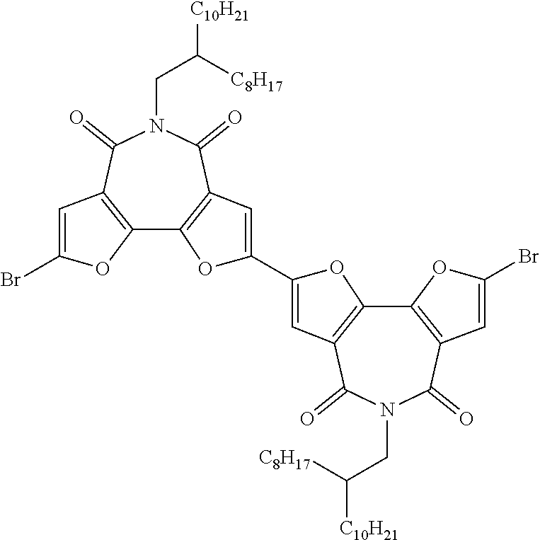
C12=C(C(=O)N(CC([C10H21])[C8H17])C(=O)C3=C1OC(C1=CC4=C(C5=C(C(=O)N(CC([C10H21])[C8H17])C4=O)C=C(Br)O5)O1)=C3)C=C(Br)O2
